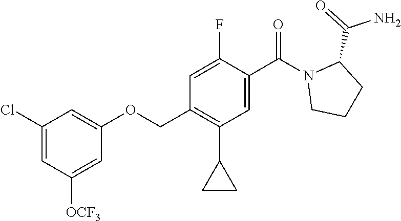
C1=C(Cl)C=C(OCC2=C(C3CC3)C=C(C(N3CCCC3C(=O)N)=O)C(F)=C2)C=C1[OCF3]
